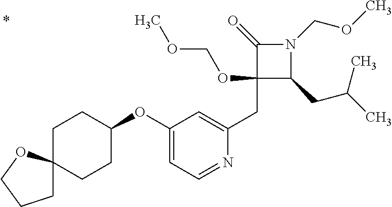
C1(CC2=CC(OC3CCC4(CC3)CCCO4)=CC=N2)(OCOC)C(CC(C)C)N(COC)C1=O
